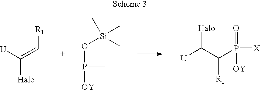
[U]C(=C[R1])[Halo].[OY]P(C)O[Si](C)(C)C.[U]C(C(P([X])(=O)[OY])[R1])[Halo]
